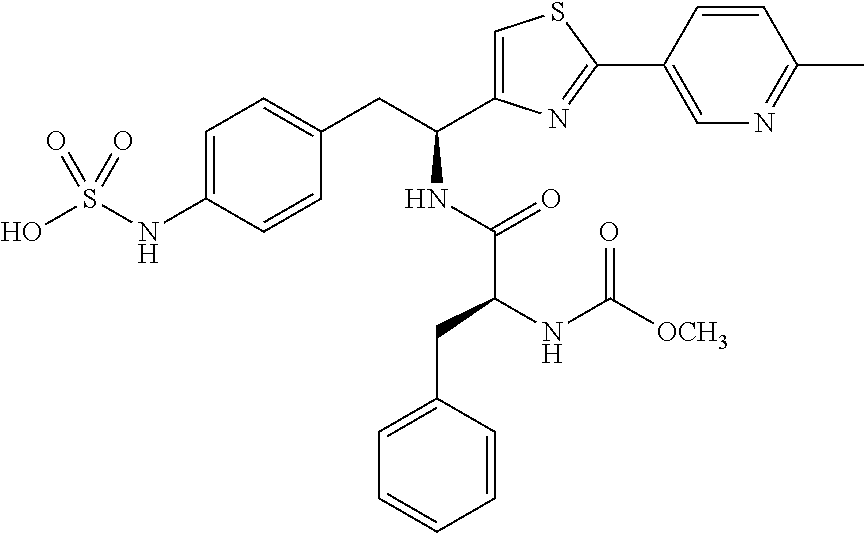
C1=C(NS(O)(=O)=O)C=CC(CC(C2=CSC(C3=CN=C(C)C=C3)=N2)NC(=O)C(NC([OCH3])=O)CC2=CC=CC=C2)=C1
